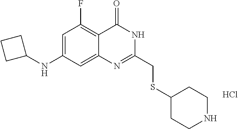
Cl.C1(CSC2CCNCC2)=NC2=CC(NC3CCC3)=CC(F)=C2C(=O)N1
